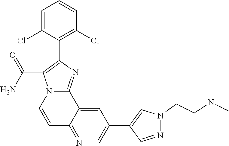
C1=C(Cl)C(C2=C(C(N)=O)N3C(=N2)C2=CC(C4=CN(CCN(C)C)N=C4)=CN=C2C=C3)=C(Cl)C=C1
